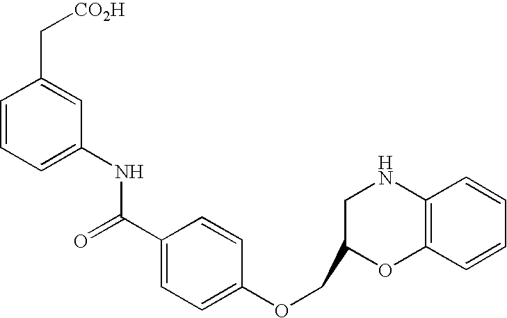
C1=CC=C(NC(C2=CC=C(OCC3CNC4=C(O3)C=CC=C4)C=C2)=O)C=C1C[CO2H]
